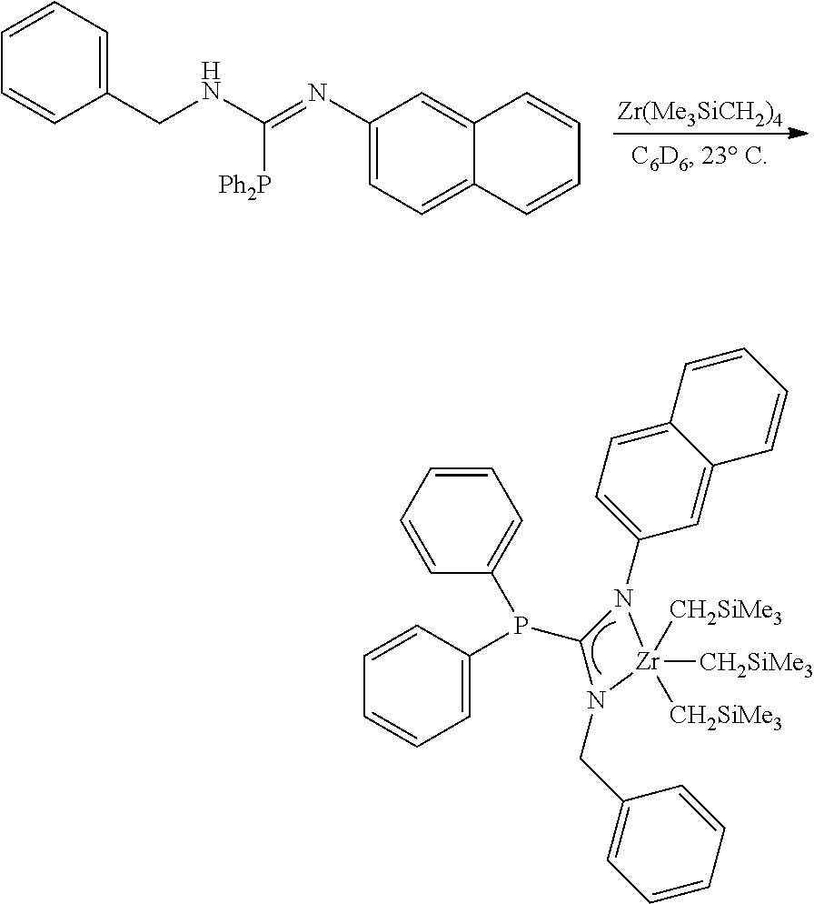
C1=C(P(C2N(C3=CC=C4C(=C3)C=CC=C4)[Zr]([CH2SiMe3])([CH2SiMe3])([CH2SiMe3])N2CC2=CC=CC=C2)C2=CC=CC=C2)C=CC=C1.[Zr(Me3SiCH2)4].C1(CNC(=NC2=CC=C3C(=C2)C=CC=C3)[Ph2P])=CC=CC=C1
